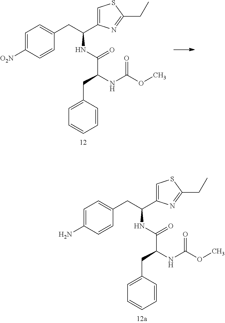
[O2N]C1=CC=C(CC(C2=CSC(CC)=N2)NC(C(NC(OC)=O)CC2=CC=CC=C2)=O)C=C1.NC1=CC=C(CC(C2=CSC(CC)=N2)NC(C(NC(OC)=O)CC2=CC=CC=C2)=O)C=C1
